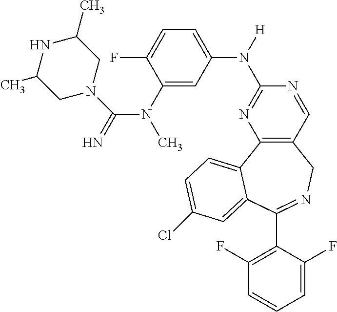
C1(C2=NCC3=C(C4=CC=C(Cl)C=C42)N=C(N(C2=CC=C(F)C(N(C(=N)N4CC(C)NC(C)C4)C)=C2)[H])N=C3)=C(F)C=CC=C1F
